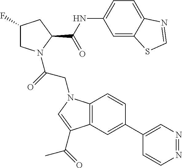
C12=C(C=C(C3=CN=NC=C3)C=C1)C(C(=O)C)=CN2CC(=O)N1CC(F)CC1C(NC1=CC=C2C(=C1)SC=N2)=O
